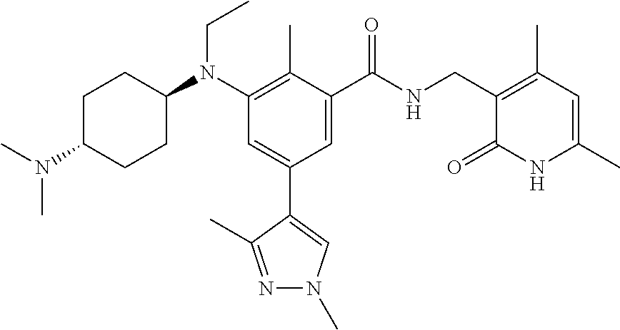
C1C(N(C)C)CCC(N(C2=C(C)C(C(NCC3=C(C)C=C(C)NC3=O)=O)=CC(C3=CN(C)N=C3C)=C2)CC)C1
